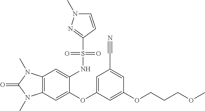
C12=C(C=C(OC3=CC(C#N)=CC(OCCCOC)=C3)C(NS(C3=NN(C)C=C3)(=O)=O)=C1)N(C)C(=O)N2C
